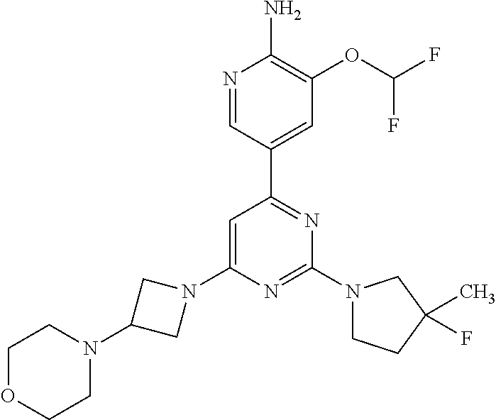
N1=CC(C2=NC(N3CCC(F)(C)C3)=NC(N3CC(N4CCOCC4)C3)=C2)=CC(OC(F)F)=C1N
